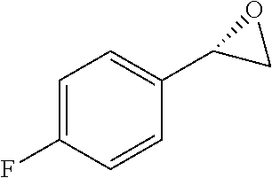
C1=C(F)C=CC(C2CO2)=C1
